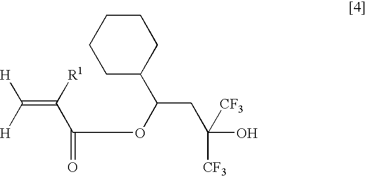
C1C(C(OC(=O)C(=C([H])[H])[R1])CC(O)([CF3])[CF3])CCCC1
